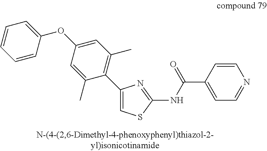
C1(OC2=CC=CC=C2)=CC(C)=C(C2=CSC(NC(C3=CC=NC=C3)=O)=N2)C(C)=C1
